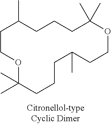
C1COC(C)(C)CCCC(C)CCOC(C)(C)CCCC1C
